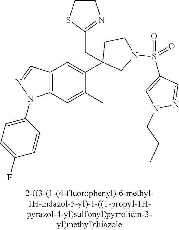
C12=C(C=C(C)C(C3(CC4=NC=CS4)CN(S(C4=CN(CCC)N=C4)(=O)=O)CC3)=C1)N(C1=CC=C(F)C=C1)N=C2
